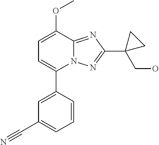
C1=C(OC)C2=NC(C3(CO)CC3)=NN2C(C2=CC(C#N)=CC=C2)=C1
